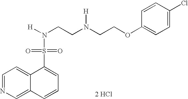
C1=NC=C2C(=C1)C(S(=O)(=O)N([H])CCN(CCOC1=CC=C(Cl)C=C1)[H])=CC=C2.[2 HCl]
